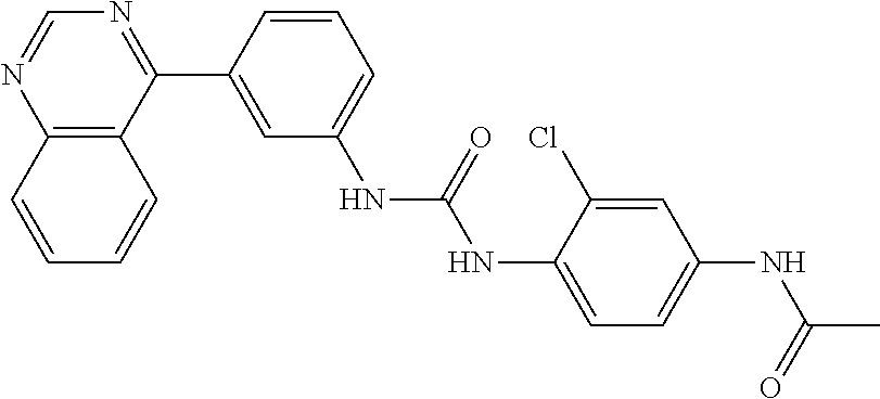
C12=C(C(C3=CC(NC(=O)NC4=CC=C(NC(C)=O)C=C4Cl)=CC=C3)=NC=N1)C=CC=C2
